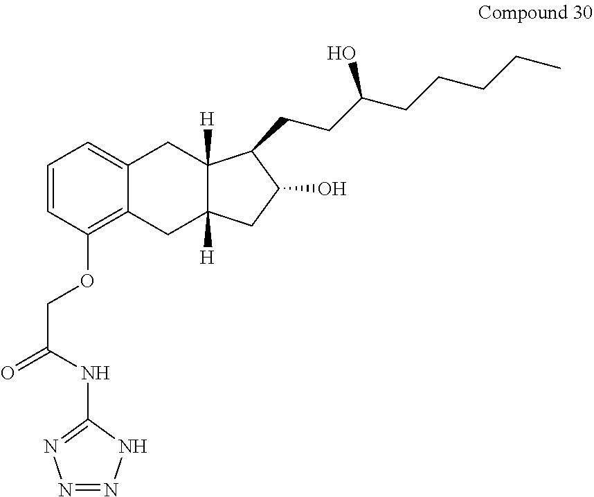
C1=CC(OCC(=O)NC2=NN=NN2)=C2C(=C1)CC1([H])C([H])(C2)CC(O)C1CCC(CCCCC)O
